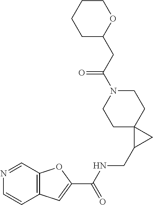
C1C2(CCN(C(CC3OCCCC3)=O)C1)C(CNC(C1=CC3=C(O1)C=NC=C3)=O)C2
